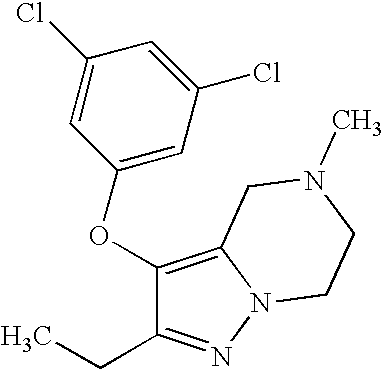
C1(OC2=CC(Cl)=CC(Cl)=C2)=C2N(N=C1CC)CCN(C)C2
